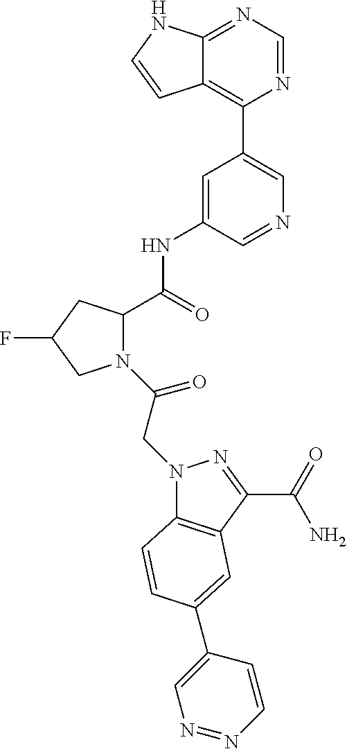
N1(C(=O)CN2C3=C(C(C(N)=O)=N2)C=C(C2=CN=NC=C2)C=C3)C(C(=O)NC2=CC(C3=C4C(=NC=N3)NC=C4)=CN=C2)CC(F)C1
